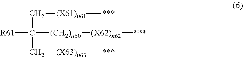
[R61]C([(CH2)n60][(X62)n62][***])(C[(X61)n61][***])C[(X63)n63][***]
